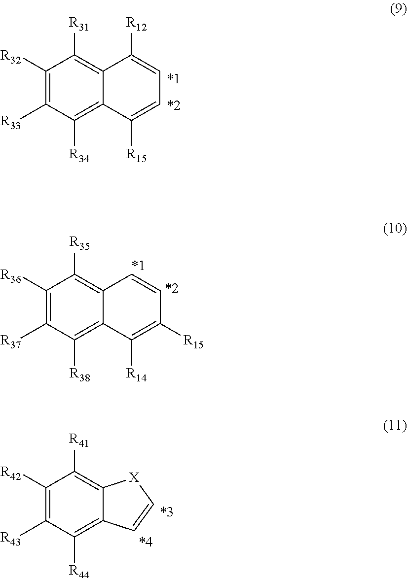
C1([R32])=C([R33])C([R34])=C2C(=C1[R31])C([R12])=CC=C2[R15].C1([R36])=C([R37])C([R38])=C2C(=C1[R35])C=CC([R15])=C2[R14].C1([R42])=C([R43])C([R44])=C2C(=C1[R41])[X]C=C2
